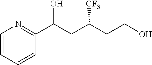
C1=CC=CC(C(CC(CCO)[CF3])O)=N1
